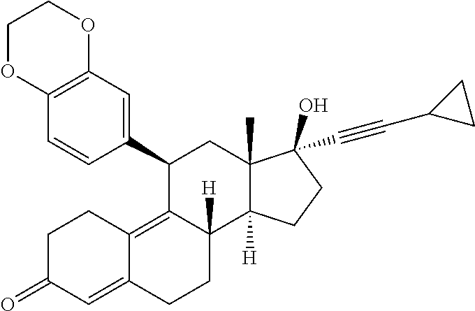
C1(C2=CC3=C(C=C2)OCCO3)C2=C3C(=CC(=O)CC3)CCC2([H])C2([H])C(C)(C1)C(C#CC1CC1)(O)CC2
